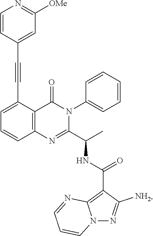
C1=C(C#CC2=CC([OMe])=NC=C2)C2=C(C=C1)N=C(C(C)NC(C1=C3N(N=C1[NH2])C=CC=N3)=O)N(C1=CC=CC=C1)C2=O
